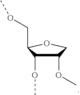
C1(OC)C(OC)C(COC)OC1
